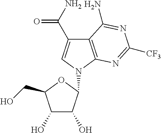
C12=C(N(C3C(O)C(O)C(CO)O3)C=C1C(N)=O)N=C([CF3])N=C2N
